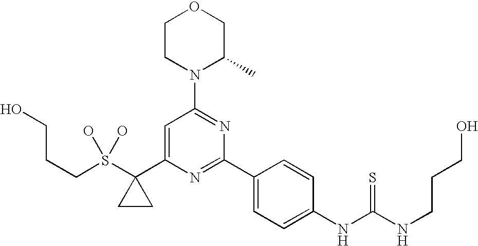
C(CCO)S(C1(C2=CC(N3C(C)COCC3)=NC(C3=CC=C(NC(NCCCO)=S)C=C3)=N2)CC1)(O)O
